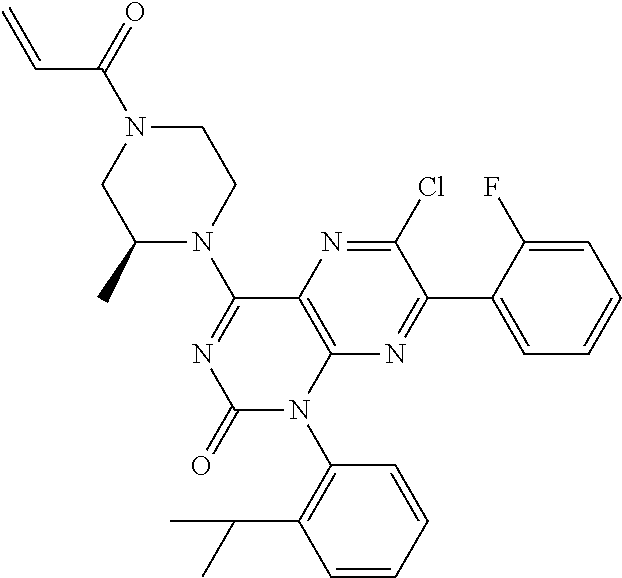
C12=C(N=C(C3=CC=CC=C3F)C(Cl)=N1)N(C1=C(C(C)C)C=CC=C1)C(=O)N=C2N1CCN(C(=O)C=C)CC1C
